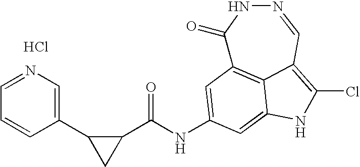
C1(=O)C2=C3C(=C(Cl)NC3=CC(NC(C3C(C4=CN=CC=C4)C3)=O)=C2)C=NN1.Cl
